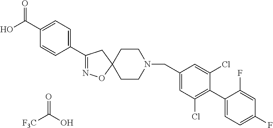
O=C(O)[F3C].C1(C2=NOC3(C2)CCN(CC2=CC(Cl)=C(C4=CC=C(F)C=C4F)C(Cl)=C2)CC3)=CC=C(C(O)=O)C=C1
